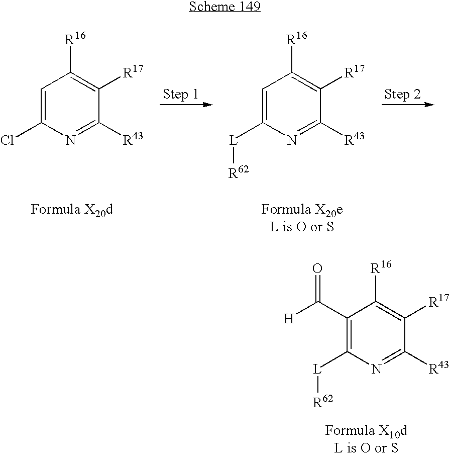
C1=C(Cl)N=C([R43])C([R17])=C1[R16].C1=C([L][R62])N=C([R43])C([R17])=C1[R16].C1(C([H])=O)=C([L][R62])N=C([R43])C([R17])=C1[R16]
